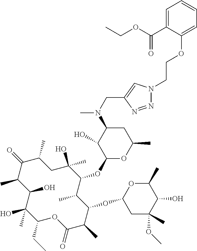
C1(CC)C(C)(O)C(O)C(C)C(=O)C(C)CC(O)(C)C(OC2OC(C)CC(N(C)CC3=CN(CCOC4=CC=CC=C4C(OCC)=O)N=N3)C2O)C(C)C(OC2CC(C)(OC)C(O)C(C)O2)C(C)C(=O)O1
